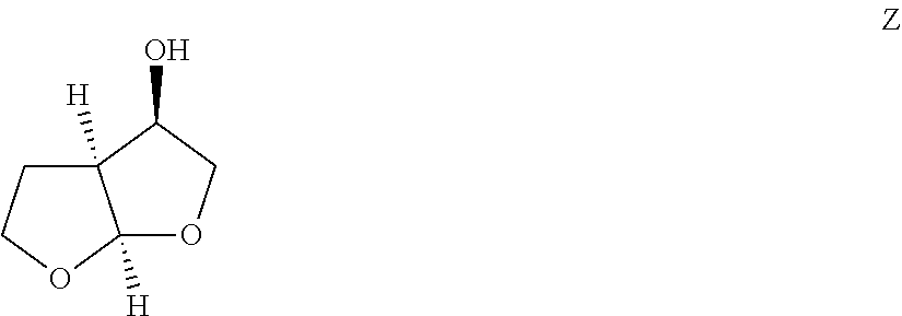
C12([H])OCC(O)C1([H])CCO2
